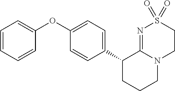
C1(C2CCCN3C2=NS(=O)(=O)CC3)=CC=C(OC2=CC=CC=C2)C=C1
